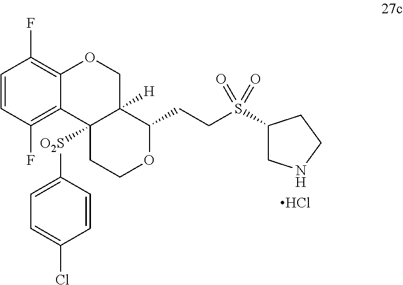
C1=CC(F)=C2C(=C1F)OCC1([H])C2([O2S]C2=CC=C(Cl)C=C2)CCOC1CCS(=O)(=O)C1CCNC1.Cl
